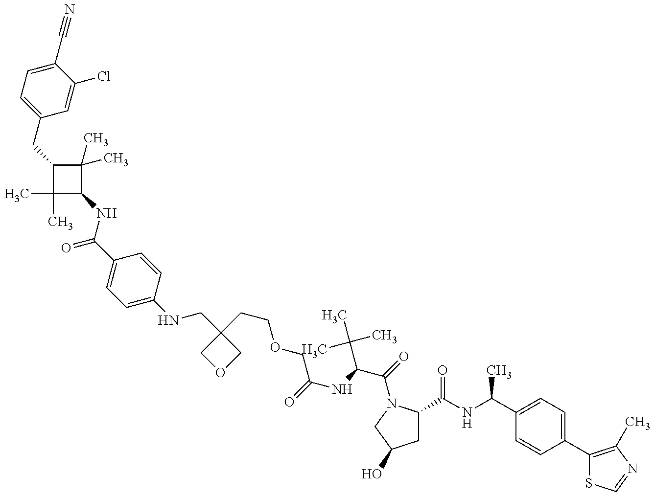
C1(CC2C(C)(C)C(NC(=O)C3=CC=C(NCC4(CCOCC(=O)NC(C(C)(C)C)C(=O)N5C(C(=O)NC(C)C6=CC=C(C7=C(C)N=CS7)C=C6)CC(O)C5)COC4)C=C3)C2(C)C)=CC=C(C#N)C(Cl)=C1
